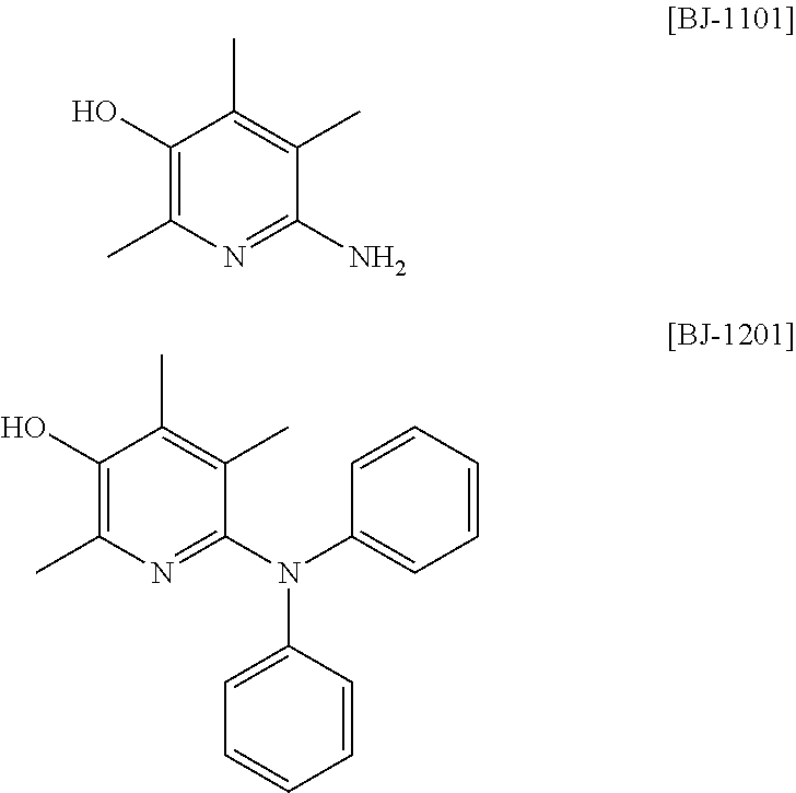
C1(O)=C(C)N=C(N)C(C)=C1C.C1(O)=C(C)N=C(N(C2=CC=CC=C2)C2=CC=CC=C2)C(C)=C1C
